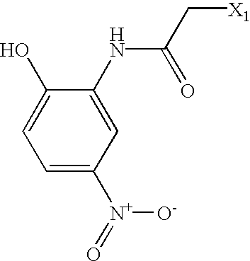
C1=C([N+](=O)[O-])C=C(NC(C[X1])=O)C(O)=C1
